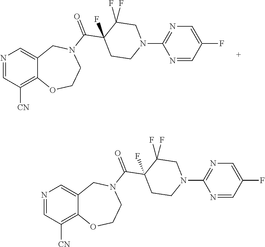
C1=NC=C2C(=C1[CN])OCCN(C(C1(F)CCN(C3=NC=C(F)C=N3)CC1(F)F)=O)C2.C1=NC=C2C(=C1[CN])OCCN(C(C1(F)CCN(C3=NC=C(F)C=N3)CC1(F)F)=O)C2
